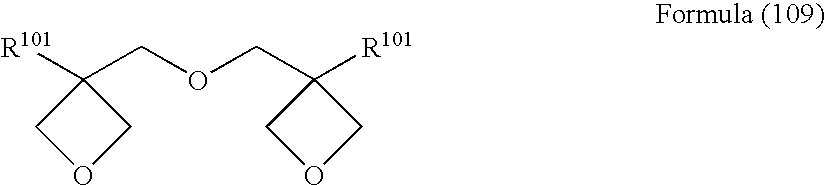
[R101]C1(COCC2([R101])COC2)COC1
